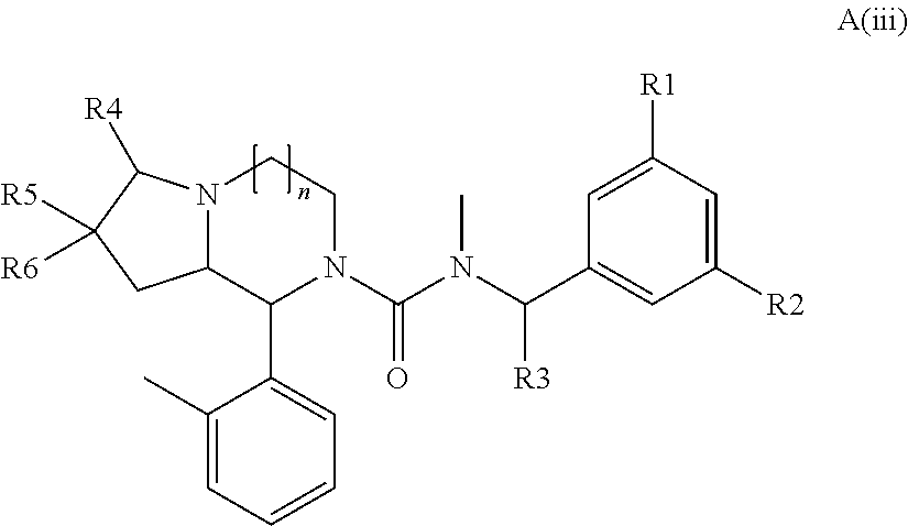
N12C(C(C3=CC=CC=C3C)N(C(N(C(C3=CC([R2])=CC([R1])=C3)[R3])C)=O)CC1)CC([R6])([R5])C2[R4]
